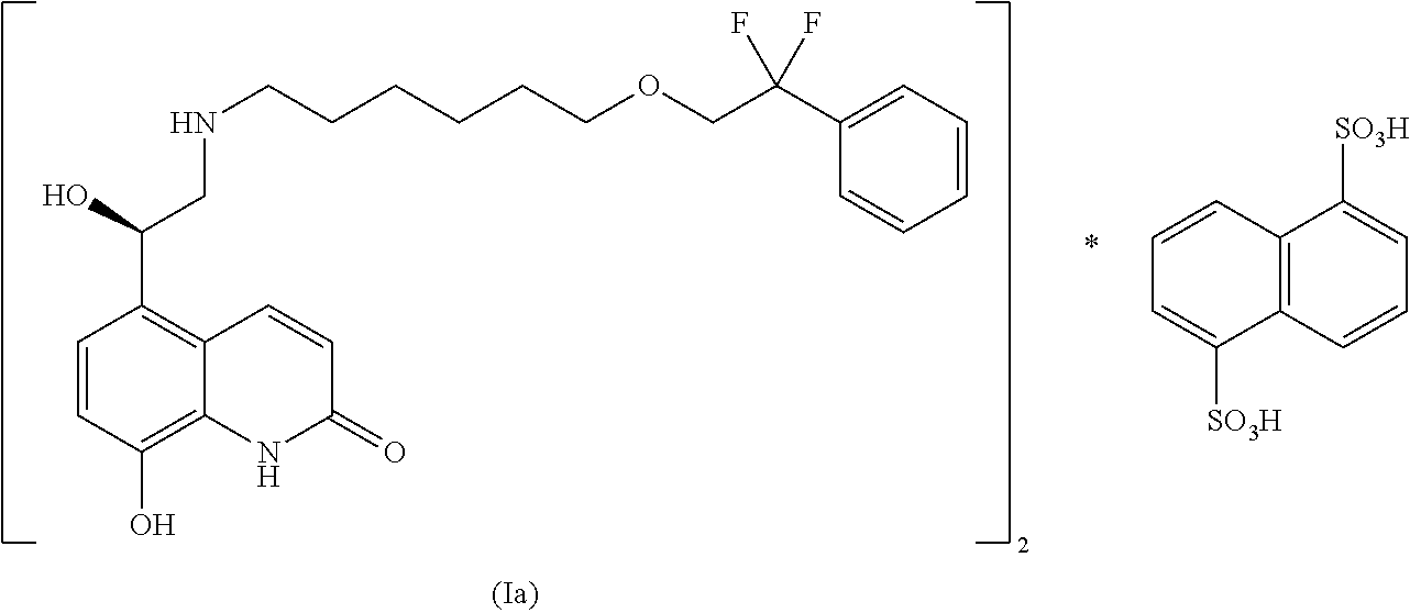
C1=CC(O)=C2C(=C1C(O)CNCCCCCCOCC(C1=CC=CC=C1)(F)F)C=CC(=O)N2.C12=C(C=CC=C1[SO3H])C([SO3H])=CC=C2
